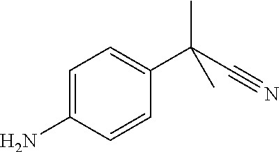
C1=CC(C(C#N)(C)C)=CC=C1N
